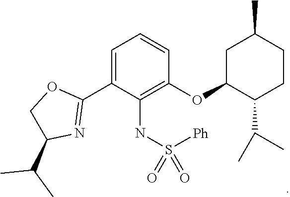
C1C(OC2=C(NS([Ph])(=O)=O)C(C3=NC(C(C)C)CO3)=CC=C2)C(C(C)C)CCC1C
